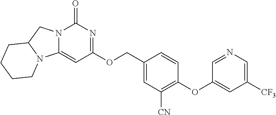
C1(OC2=CC([CF3])=CN=C2)=C([CN])C=C(COC2=NC(=O)N3C(=C2)N2C(C3)CCCC2)C=C1
